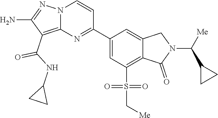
C1(C2=NC3=C(C(NC4CC4)=O)C(N)=NN3C=C2)=CC(S(C[Me])(=O)=O)=C2C(=C1)CN(C([Me])C1CC1)C2=O
